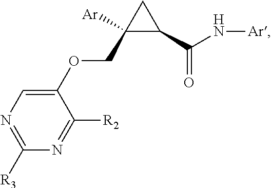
N1=C([R3])N=C([R2])C(OCC2([Ar])CC2C(=O)N[Ar])=C1
